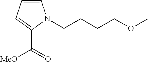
C1=CC=C(C(=O)[MeO])N1CCCCOC
